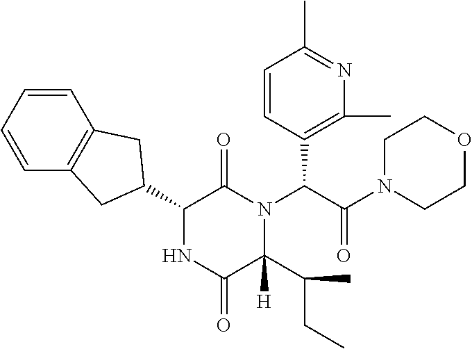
C1=CC(C(N2C(C(C)CC)([H])C(=O)NC(C3CC4=C(C=CC=C4)C3)C2=O)C(=O)N2CCOCC2)=C(C)N=C1C
